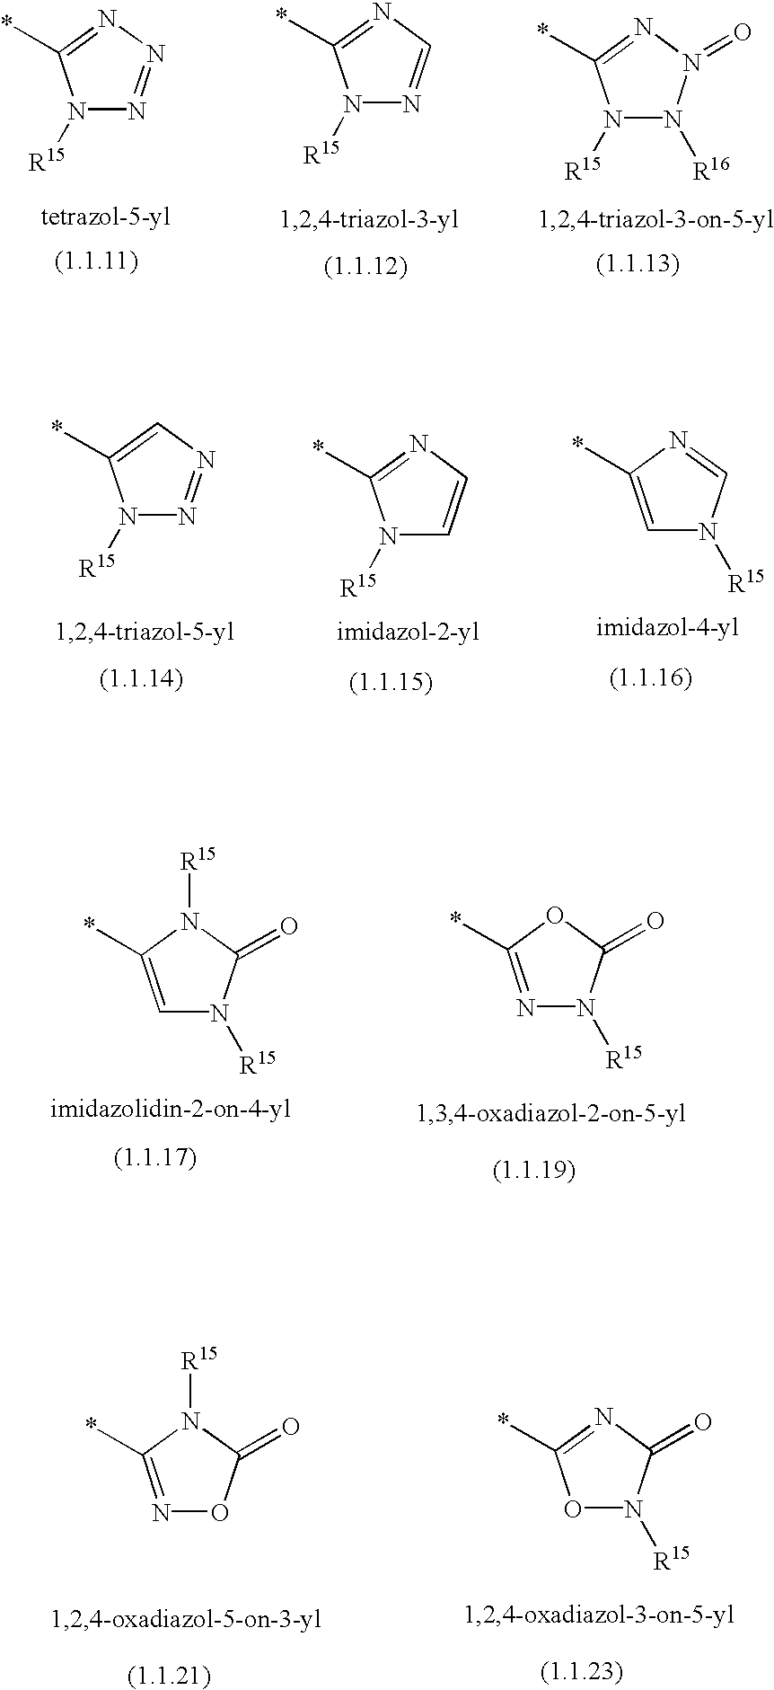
N1([R15])N=NN=C1*.N1([R15])N=CN=C1*.N1([R15])N([R16])N(=O)N=C1*.N1([R15])N=NC=C1*.N1([R15])C=CN=C1*.C1=C(*)N=CN1[R15].C1=C(*)N([R15])C(=O)N1[R15].N1=C(*)OC(=O)N1[R15].N1=C(*)N([R15])C(=O)O1.O1N([R15])C(=O)N=C1*
